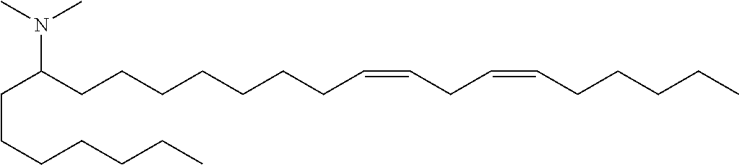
C(CCCCCC)C(CCCCCCCC=CCC=CCCCCC)N(C)C
